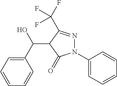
C1=CC=C(C(C2C(=O)N(C3=CC=CC=C3)N=C2C(F)(F)F)O)C=C1
